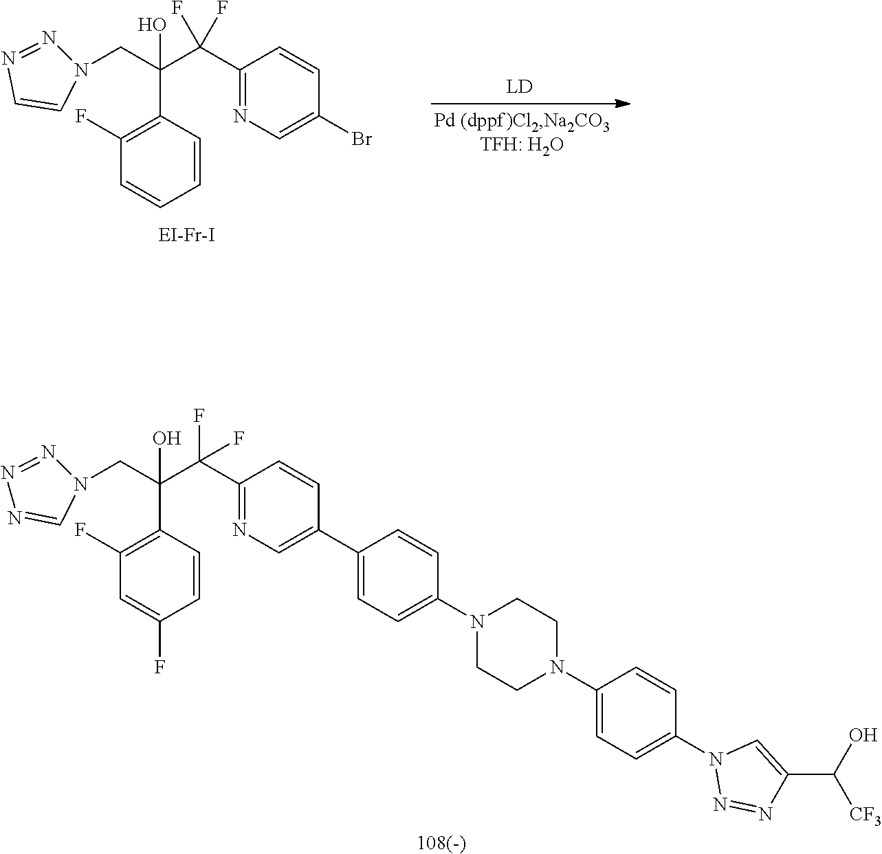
[108(-)].C(C(C1=C(F)C=C(F)C=C1)(C(C1=NC=C(C2=CC=C(N3CCN(C4=CC=C(N5N=NC(C(O)[CF3])=C5)C=C4)CC3)C=C2)C=C1)(F)F)O)N1N=NN=C1.N1(CC(C2=C(F)C=CC=C2)(C(C2=NC=C(Br)C=C2)(F)F)O)N=NC=C1
